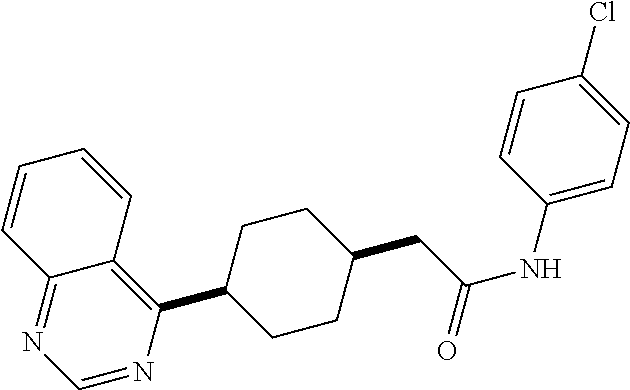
C12=NC=NC(C3CCC(CC(=O)NC4=CC=C(Cl)C=C4)CC3)=C1C=CC=C2
